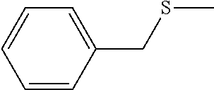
C1=CC(CSC)=CC=C1
